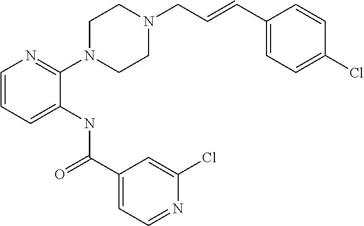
C1=CC=C(NC(C2=CC=NC(Cl)=C2)=O)C(N2CCN(CC=CC3=CC=C(Cl)C=C3)CC2)=N1
